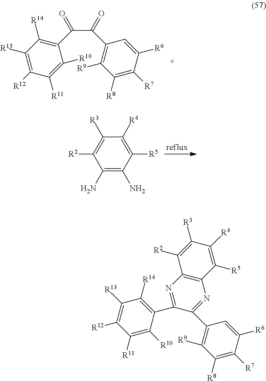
C1([R13])=C([R12])C([R11])=C([R10])C(C(C(C2=C([R9])C([R8])=C([R7])C([R6])=C2)=O)=O)=C1[R14].C1(N)=C(N)C([R5])=C([R4])C([R3])=C1[R2].N1=C(C2=C([R9])C([R8])=C([R7])C([R6])=C2)C(C2=C([R14])C([R13])=C([R12])C([R11])=C2[R10])=NC2=C1C([R5])=C([R4])C([R3])=C2[R2]
